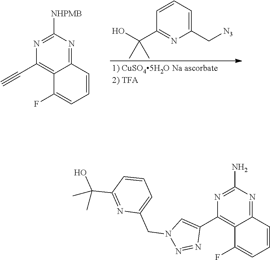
C1=CC(C(O)(C)C)=NC(C[N3])=C1.N1=C([NHPMB])N=C2C(=C1C#C)C(F)=CC=C2.C1(N)=NC(C2=CN(CC3=CC=CC(C(C)(O)C)=N3)N=N2)=C2C(=N1)C=CC=C2F
